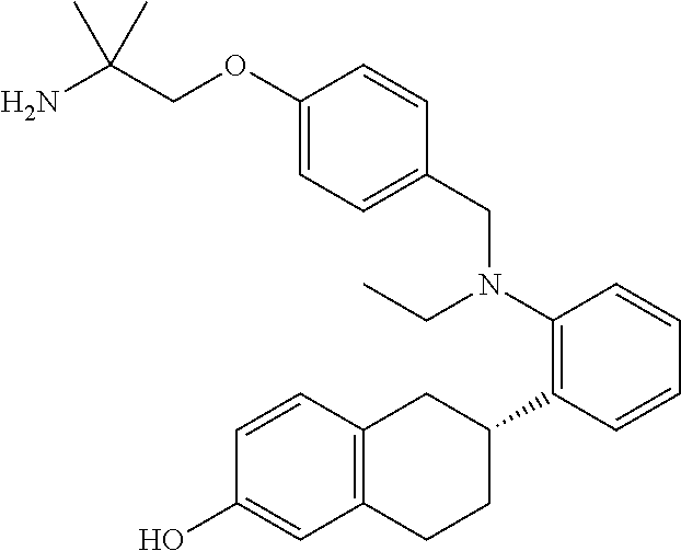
C1(CN(C2=C(C3CC4=C(CC3)C=C(O)C=C4)C=CC=C2)CC)=CC=C(OCC(N)(C)C)C=C1
